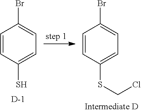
C1=CC(S)=CC=C1Br.[D].C1=CC(SCCl)=CC=C1Br
